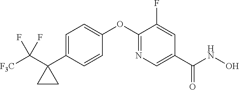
C1=C(C2(C([F3C])(F)F)CC2)C=CC(OC2=NC=C(C(NO)=O)C=C2F)=C1
